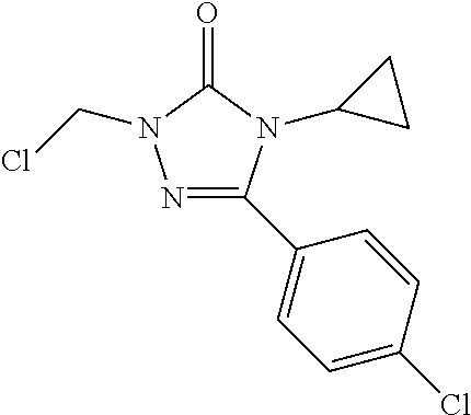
N1=C(C2=CC=C(Cl)C=C2)N(C2CC2)C(=O)N1CCl
